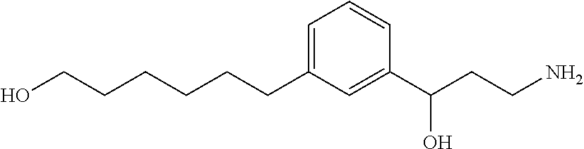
C1(CCCCCCO)=CC=CC(C(CCN)O)=C1
